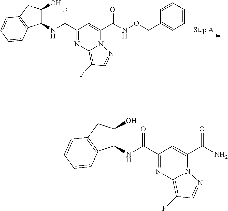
C1(NC(C2=NC3=C(F)C=NN3C(C(NOCC3=CC=CC=C3)=O)=C2)=O)C(O)CC2=C1C=CC=C2.C1(NC(C2=NC3=C(F)C=NN3C(C(N)=O)=C2)=O)C(O)CC2=C1C=CC=C2
